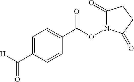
C1=C(C([H])=O)C=CC(C(ON2C(=O)CCC2=O)=O)=C1
